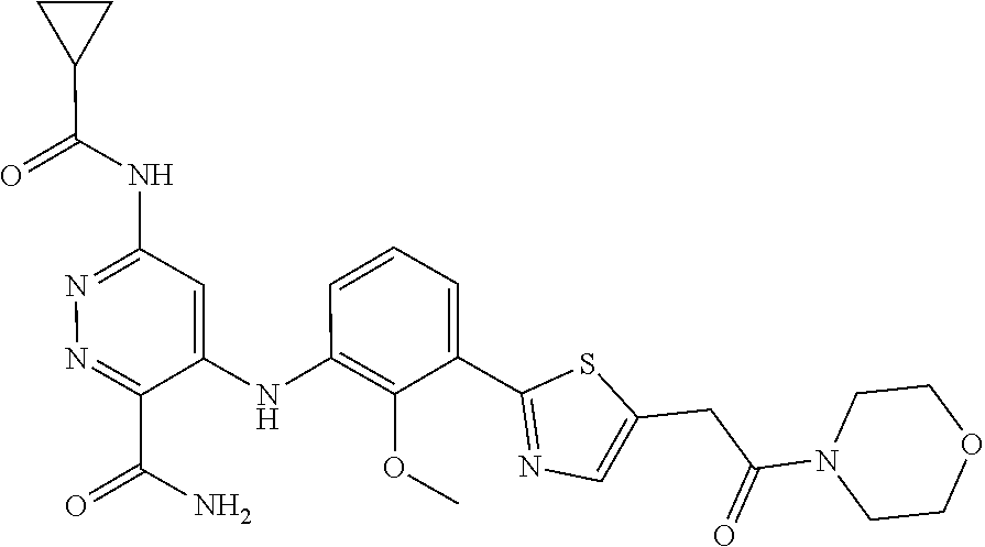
C1=C(C2=NC=C(CC(N3CCOCC3)=O)S2)C(OC)=C(NC2=CC(NC(C3CC3)=O)=NN=C2C(N)=O)C=C1
